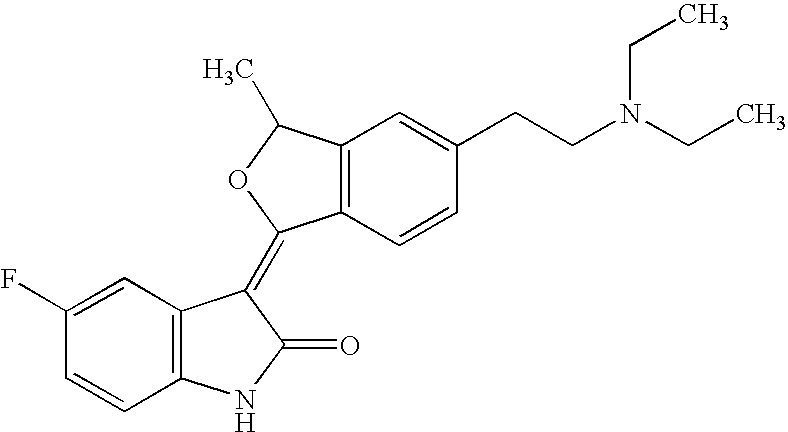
C1=C(F)C=CC2=C1C(=C1C3=C(C(C)O1)C=C(CCN(CC)CC)C=C3)C(=O)N2
